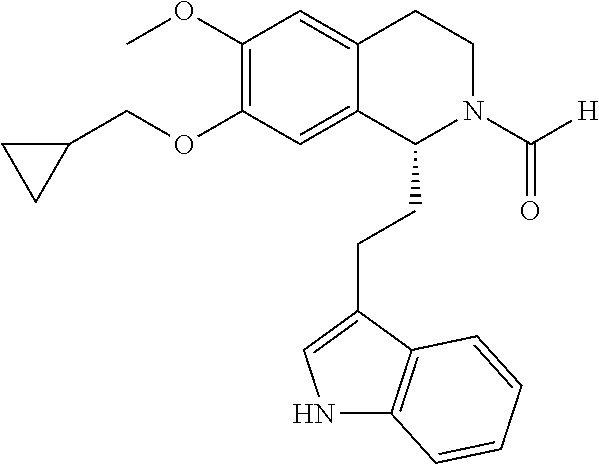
N1C2=C(C(CCC3N(C([H])=O)CCC4=CC(OC)=C(OCC5CC5)C=C34)=C1)C=CC=C2
